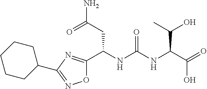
O1C(C(NC(NC(C(=O)O)C(O)C)=O)CC(N)=O)=NC(C2CCCCC2)=N1
